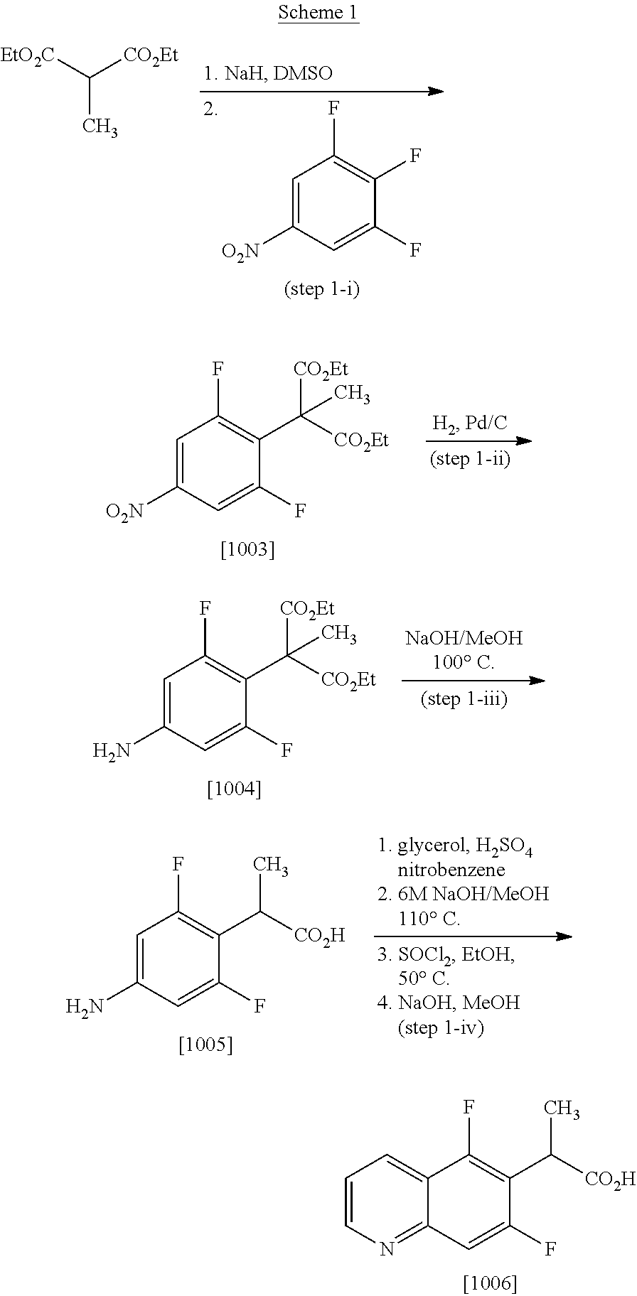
C1=C([O2N])C=C(F)C(F)=C1F.C(C)([EtO2C])[CO2Et].C1=C([O2N])C=C(F)C(C([CO2Et])([CO2Et])C)=C1F.C1=C(N)C=C(F)C(C([CO2Et])([CO2Et])C)=C1F.C1=C(N)C=C(F)C(C([CO2H])C)=C1F.C12=CC=CN=C1C=C(F)C(C([CO2H])C)=C2F
